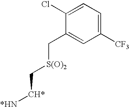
C1(Cl)=CC=C([CF3])C=C1C[S(O)2]C[CH*][*HN]
